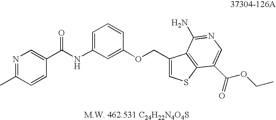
CC1=NC=C(C(NC2=CC=CC(OCC3=CSC4=C3C(N)=NC=C4C(OCC)=O)=C2)=O)C=C1
